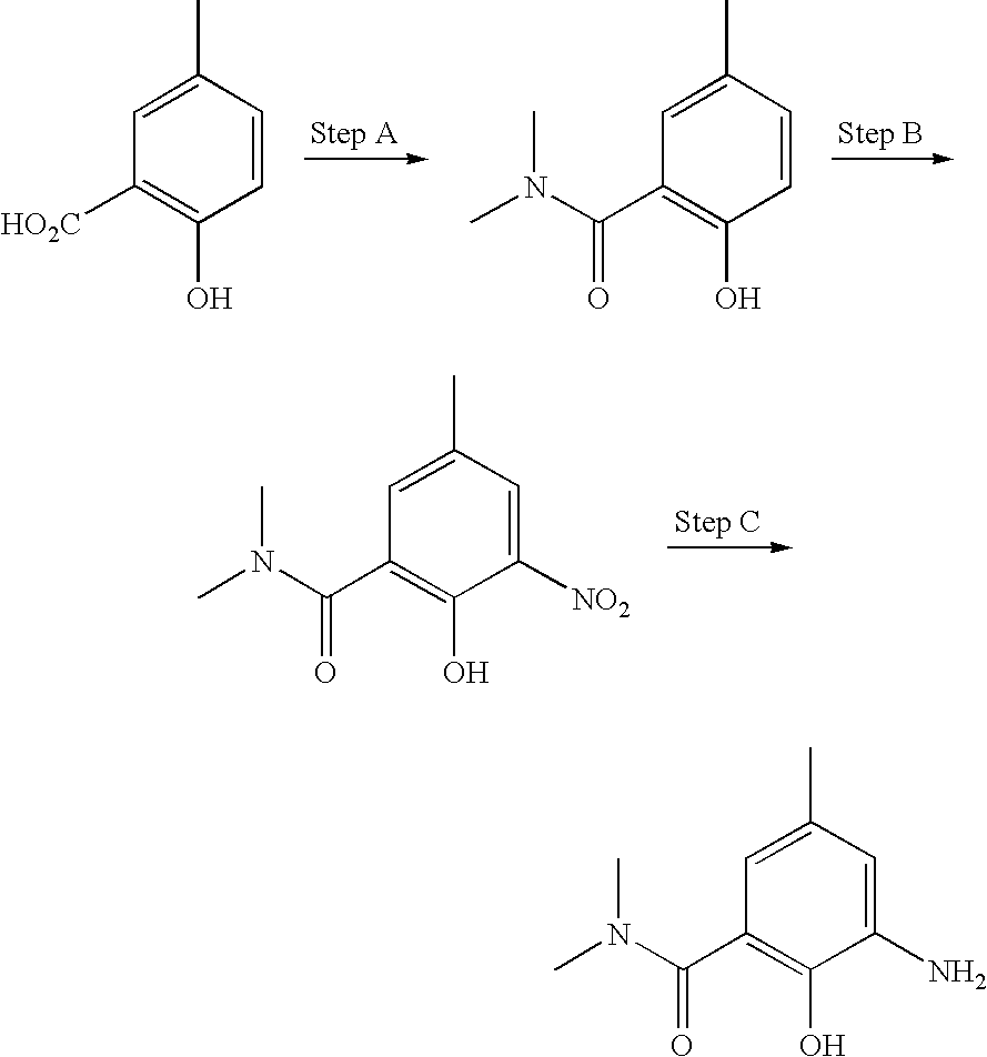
C1=CC(C)=CC([HO2C])=C1O.C1=CC(C)=CC(C(N(C)C)=O)=C1O.C1([NO2])=CC(C)=CC(C(N(C)C)=O)=C1O.C1(N)=CC(C)=CC(C(N(C)C)=O)=C1O
